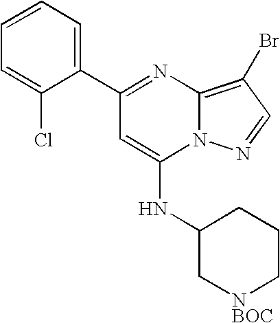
C1=CC=C(C2=NC3=C(Br)C=NN3C(NC3C[NBOC]CCC3)=C2)C(Cl)=C1
